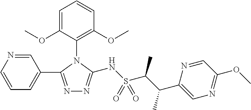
C1=NC=CC=C1C1=NN=C(NS(C(C(C2=CN=C(OC)C=N2)C)C)(=O)=O)N1C1=C(OC)C=CC=C1OC
